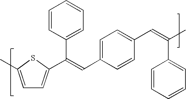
C1=C(C)SC(C(C2=CC=CC=C2)=CC2=CC=C(C=C(C)C3=CC=CC=C3)C=C2)=C1
